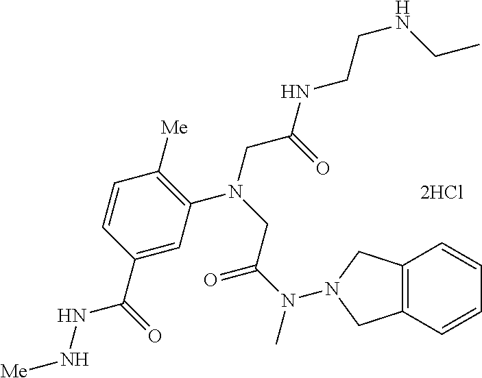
[2HCl].C1=C(C(=O)NN[Me])C=CC([Me])=C1N(CC(NCCNCC)=O)CC(N(C)N1CC2=C(C=CC=C2)C1)=O
